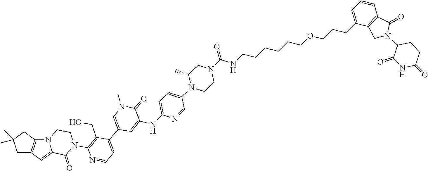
C12=CC3=C(CC(C)(C)C3)N1CCN(C1=C(CO)C(C3=CN(C)C(=O)C(NC4=CC=C(N5C(C)CN(C(NCCCCCCOCCCC6=CC=CC7=C6CN(C6CCC(=O)NC6=O)C7=O)=O)CC5)C=N4)=C3)=CC=N1)C2=O
